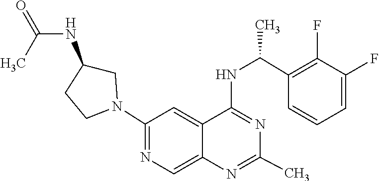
N1=C(NC(C2=C(F)C(F)=CC=C2)C)C2=CC(N3CC(NC(=O)C)CC3)=NC=C2N=C1C
